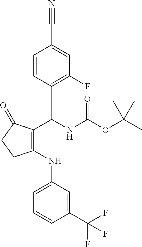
C1=CC(C(C2=C(NC3=CC=CC(C(F)(F)F)=C3)CCC2=O)NC(OC(C)(C)C)=O)=C(F)C=C1C#N
